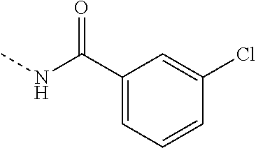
C1(C(NC)=O)=CC=CC(Cl)=C1
